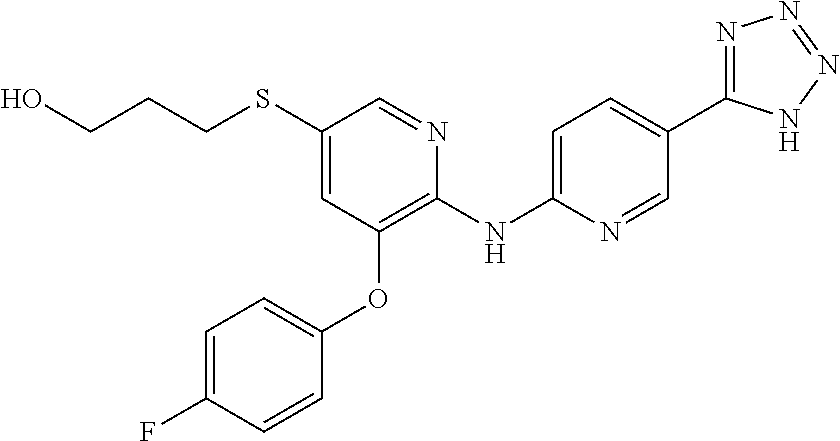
C1(SCCCO)=CC(OC2=CC=C(F)C=C2)=C(NC2=CC=C(C3=NN=NN3)C=N2)N=C1
